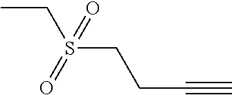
CCS(CCC#C)(=O)=O
